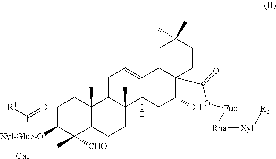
C1C([Xyl-Gluc-O](C([R1])=O)[Gal])C(C)([CHO])C2C(C)(C1)C1C(C)(CC2)C2(C)C(=CC1)C1C(C(O[Fuc][Rha][Xyl][R2])=O)(C(O)C2)CCC(C)(C)C1
